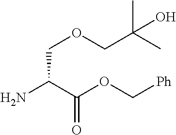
NC(C(OC[Ph])=O)COCC(C)(C)O
